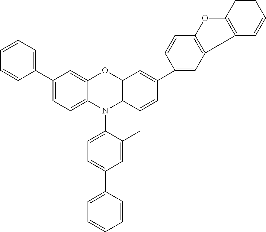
C1(C2=CC=CC=C2)=CC=C2C(=C1)OC1=C(N2C2=CC=C(C3=CC=CC=C3)C=C2C)C=CC(C2=CC3=C(C=C2)OC2=C3C=CC=C2)=C1
